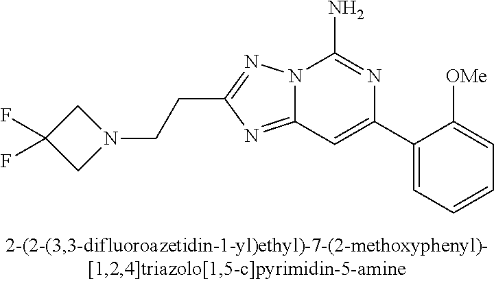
N12C(=NC(CCN3CC(F)(F)C3)=N1)C=C(C1=CC=CC=C1[OMe])N=C2N
